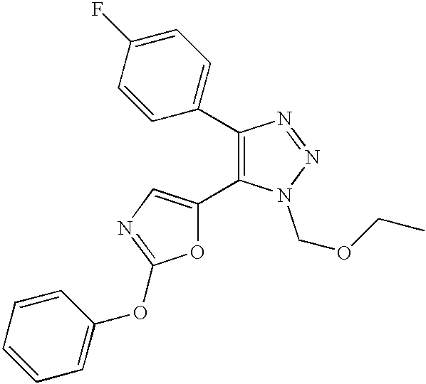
C1(C2=CC=C(F)C=C2)=C(C2=CN=C(OC3=CC=CC=C3)O2)N(COCC)N=N1
